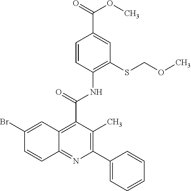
C1=CC=C(C2=C(C)C(C(NC3=C(SCOC)C=C(C(OC)=O)C=C3)=O)=C3C(=N2)C=CC(Br)=C3)C=C1
